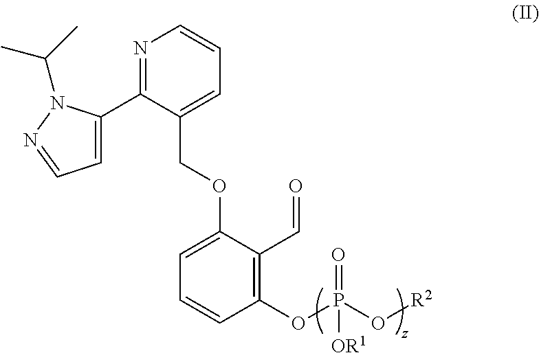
N1=C(C2=CC=NN2C(C)C)C(COC2=CC=CC(OP(O[R2])(=O)[OR1])=C2C=O)=CC=C1
